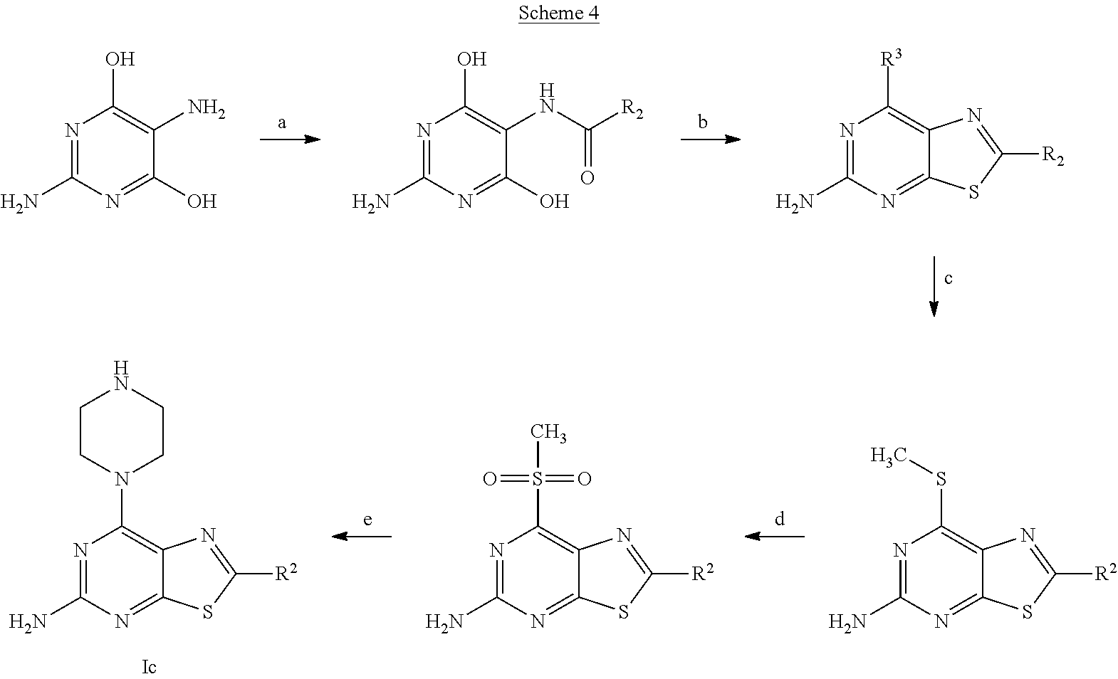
C1(SC)=C2C(=NC(N)=N1)SC([R2])=N2.C1(S(C)(=O)=O)=C2C(=NC(N)=N1)SC([R2])=N2.C1(N2CCNCC2)=C2C(=NC(N)=N1)SC([R2])=N2.C1(O)=C(N)C(O)=NC(N)=N1.C1(O)=C(NC([R2])=O)C(O)=NC(N)=N1.C1([R3])=C2C(=NC(N)=N1)SC([R2])=N2
